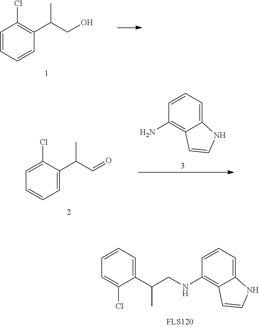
C1=CC=CC(C(CO)C)=C1Cl.C1=C(Cl)C(C(C=O)C)=CC=C1.C12=CC=CC(N)=C1C=CN2.C(CNC1=C2C(=CC=C1)NC=C2)(C)C1=CC=CC=C1Cl
